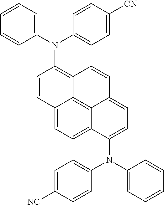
C1=CC=C(N(C2=CC=C([CN])C=C2)C2=C3C4=C5C(=CC=C(N(C6=CC=CC=C6)C6=CC=C([NC])C=C6)C5=CC=C4C=C2)C=C3)C=C1
